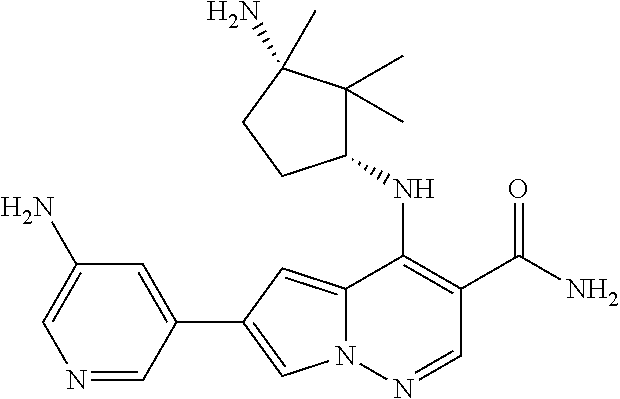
N12C(=CC(C3=CC(N)=CN=C3)=C1)C(NC1C(C)(C)C(N)(C)CC1)=C(C(N)=O)C=N2
